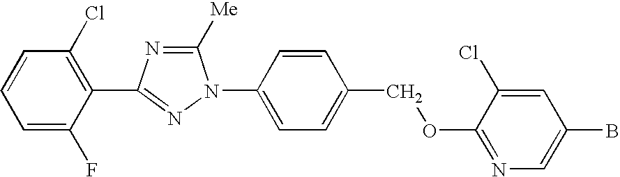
C1=C(F)C(C2=NN(C3=CC=C(COC4=NC=C(B)C=C4Cl)C=C3)C([Me])=N2)=C(Cl)C=C1
